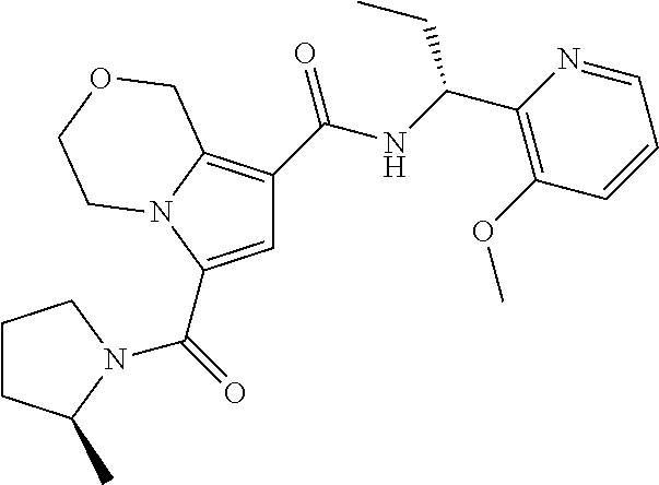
C1=C(C(=O)N2C(C)CCC2)N2C(=C1C(NC(C1=C(OC)C=CC=N1)CC)=O)COCC2
